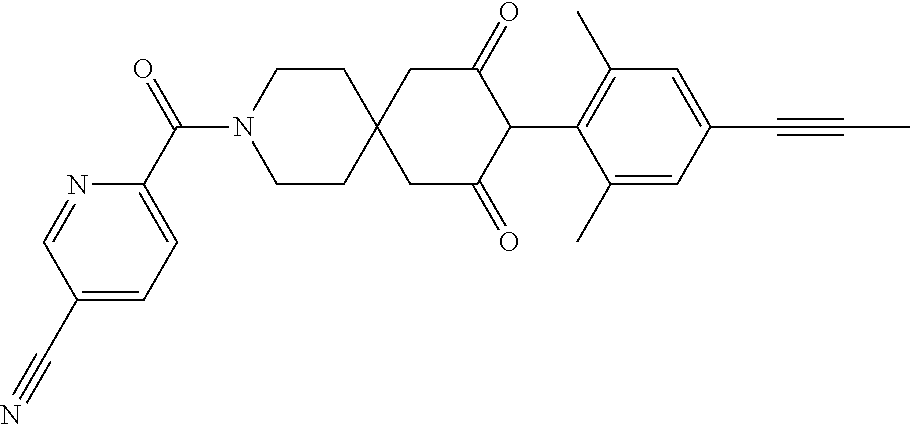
C1CN(C(=O)C2=CC=C(C#N)C=N2)CCC12CC(=O)C(C1=C(C)C=C(C#CC)C=C1C)C(=O)C2
